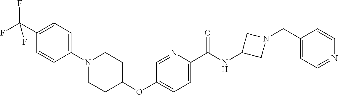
C1(C(F)(F)F)=CC=C(N2CCC(OC3=CC=C(C(NC4CN(CC5=CC=NC=C5)C4)=O)N=C3)CC2)C=C1
